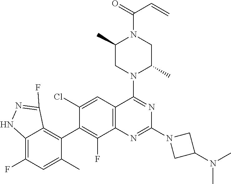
C12=C(C=C(Cl)C(C3=C4C(=C(F)C=C3C)NN=C4F)=C1F)C(N1C(C)CN(C(=O)C=C)C(C)C1)=NC(N1CC(N(C)C)C1)=N2
